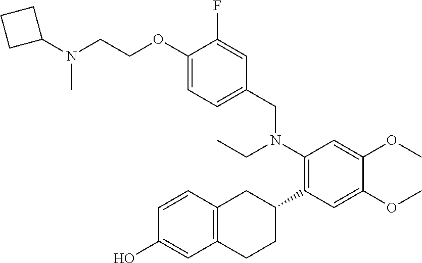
C1(N(CCOC2=CC=C(CN(C3=C(C4CC5=C(CC4)C=C(O)C=C5)C=C(OC)C(OC)=C3)CC)C=C2F)C)CCC1
